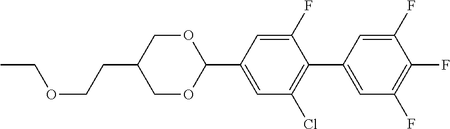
C(OCCC1COC(C2=CC(Cl)=C(C3=CC(F)=C(F)C(F)=C3)C(F)=C2)OC1)C
